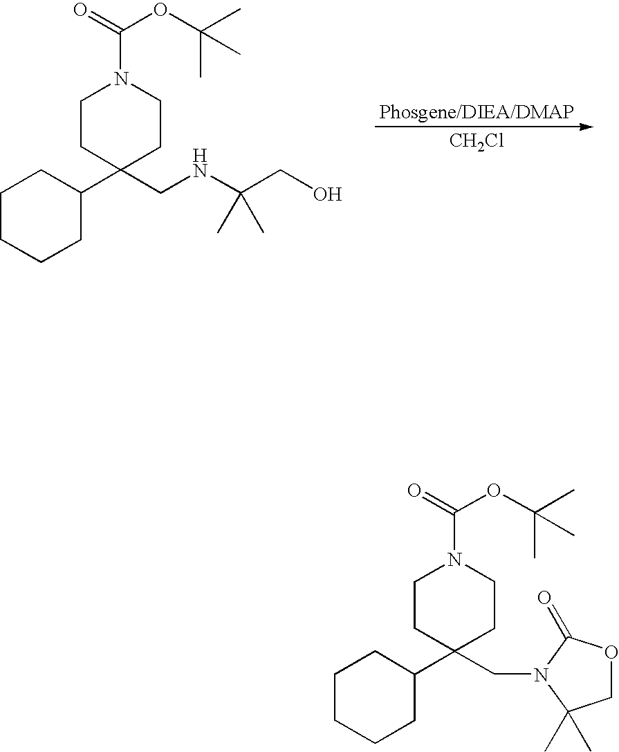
C1CC(C2CCCCC2)(CNC(CO)(C)C)CCN1C(=O)OC(C)(C)C.[CH2Cl].C1CC(C2CCCCC2)(CN2C(C)(C)COC2=O)CCN1C(=O)OC(C)(C)C
